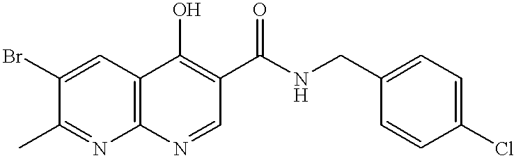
C12=C(C=C(Br)C(C)=N1)C(O)=C(C(NCC1=CC=C(Cl)C=C1)=O)C=N2
